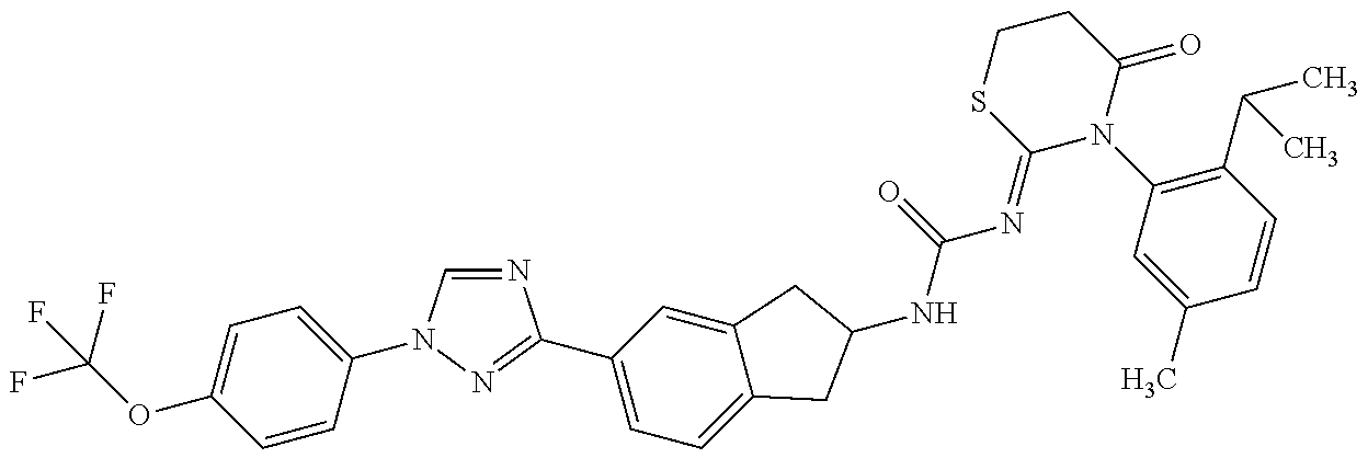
FC(OC1=CC=C(N2C=NC(C3=CC=C4C(=C3)CC(NC(=O)N=C3N(C5=C(C(C)C)C=CC(C)=C5)C(=O)CCS3)C4)=N2)C=C1)(F)F
